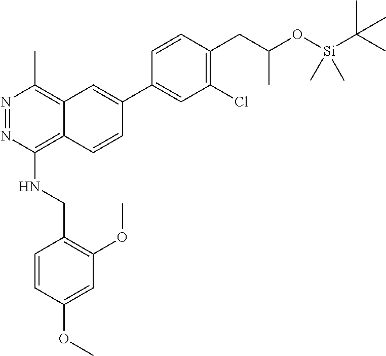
C1=CC(CC(O[Si](C(C)(C)C)(C)C)C)=C(Cl)C=C1C1=CC2=C(C)N=NC(NCC3=C(OC)C=C(OC)C=C3)=C2C=C1
